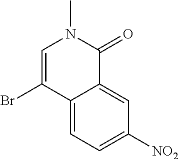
C1=C(Br)C2=CC=C([NO2])C=C2C(=O)N1C
